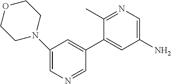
C1(N2CCOCC2)=CN=CC(C2=CC(N)=CN=C2C)=C1
